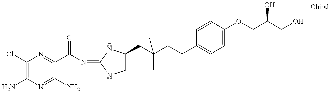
C1(Cl)=C(N)N=C(N)C(C(N=C2NC(CC(CCC3=CC=C(OCC(CO)O)C=C3)(C)C)CN2)=O)=N1
